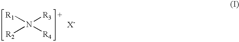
N([R1])([R3])([R4])[R2]
